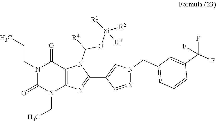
N1(CC)C(=O)N(CCC)C(=O)C2=C1N=C(C1=CN(CC3=CC=CC(C(F)(F)F)=C3)N=C1)N2C(O[Si]([R2])([R1])[R3])[R4]
